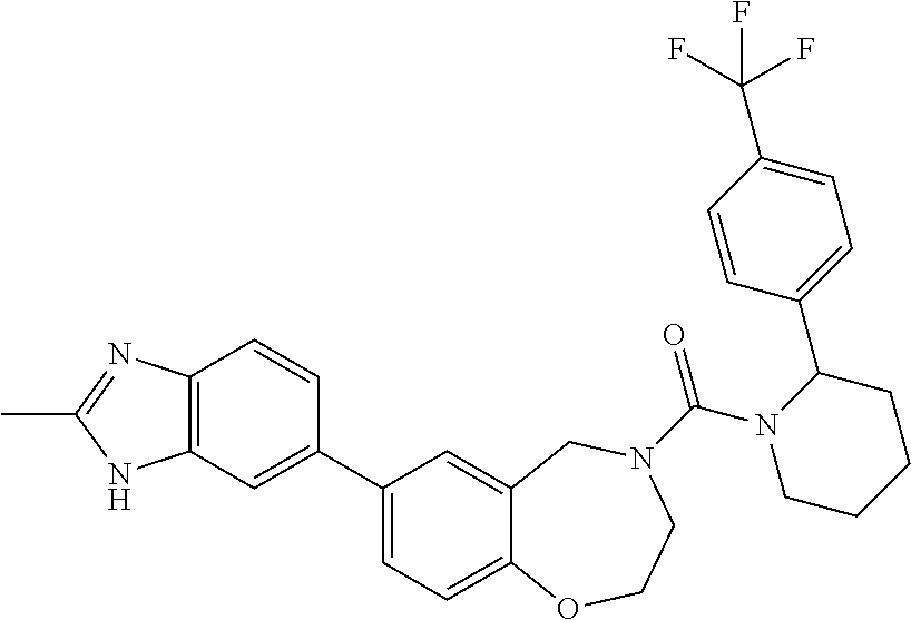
C1(C2=CC3=C(C=C2)N=C(C)N3)=CC=C2C(=C1)CN(C(N1CCCCC1C1=CC=C(C(F)(F)F)C=C1)=O)CCO2
